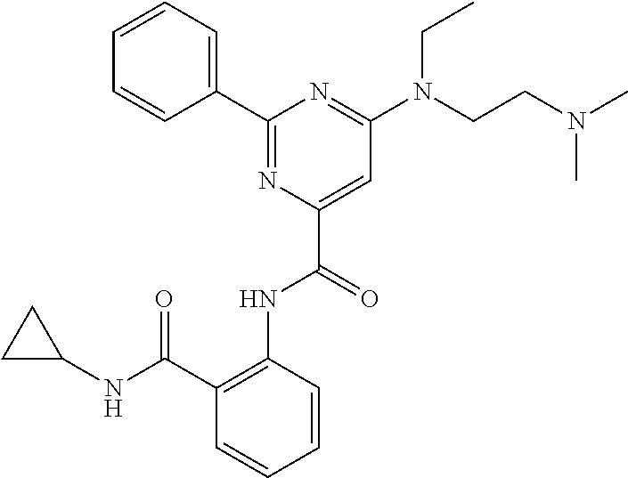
C1=CC=CC(C2=NC(C(=O)NC3=C(C(NC4CC4)=O)C=CC=C3)=CC(N(CCN(C)C)CC)=N2)=C1
